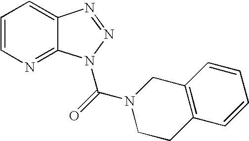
C1=CC=C2C(=N1)N(C(=O)N1CC3=C(CC1)C=CC=C3)N=N2
